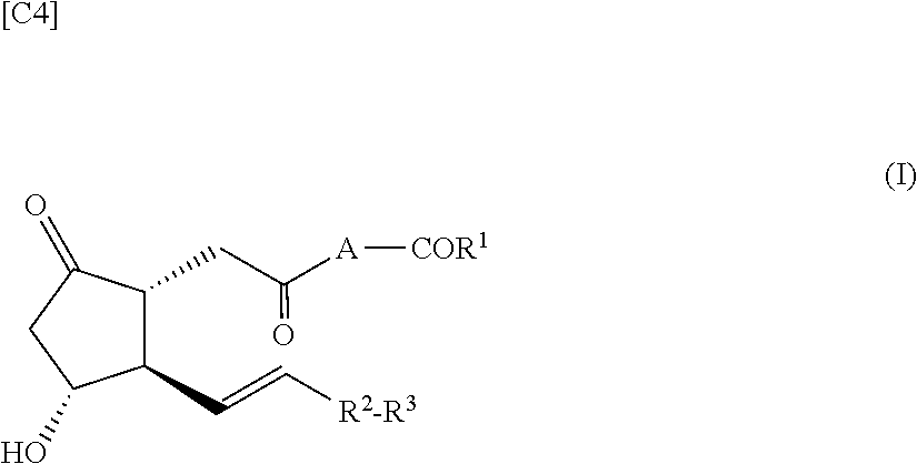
C1(CC([A][COR1])=O)C(C=C[R2-R3])C(O)CC1=O.[[C4]]
